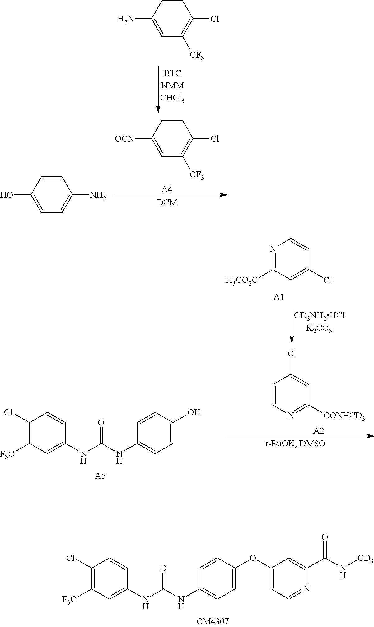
C1(OC2=CC=C(NC(NC3=CC([F3C])=C(Cl)C=C3)=O)C=C2)=CC=NC(C(N[CD3])=O)=C1.C1=CC(N)=CC([CF3])=C1Cl.C1=CC([OCN])=CC([CF3])=C1Cl.[A4].C1=CC(O)=CC=C1N.OC1=CC=C(NC(NC2=CC([F3C])=C(Cl)C=C2)=O)C=C1.[A5].C1=CN=C([CONHCD3])C=C1Cl.N1=C([H3CO2C])C=C(Cl)C=C1.[A1].[A2]
